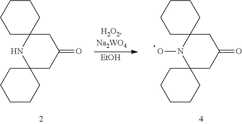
C1C2(NC3(CC1=O)CCCCC3)CCCCC2.C1C2(N(O)C3(CC1=O)CCCCC3)CCCCC2.[EtOH]
